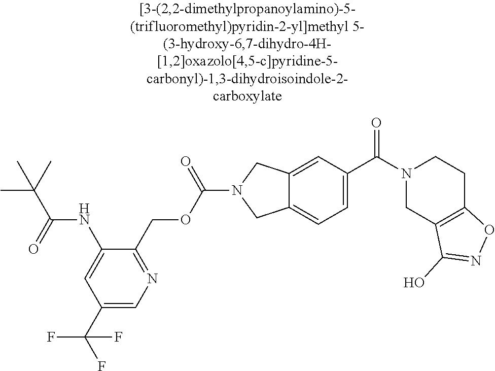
C1(C(F)(F)F)=CN=C(COC(N2CC3=CC=C(C(N4CC5=C(CC4)ON=C5O)=O)C=C3C2)=O)C(NC(C(C)(C)C)=O)=C1
